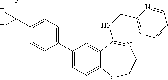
C1(C2=CC=C3C(=C2)C(NCC2=NC=CC=N2)=NCCO3)=CC=C(C(F)(F)F)C=C1
